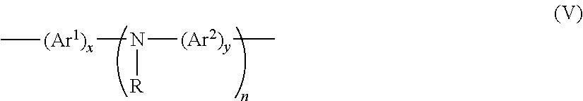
[(Ar1)x](N([R])[(Ar2)y]C)C
